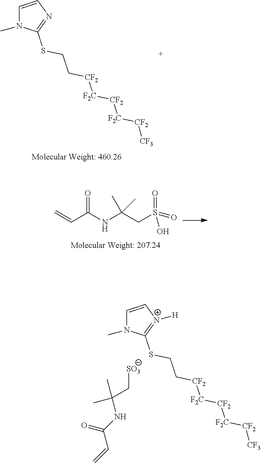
C1=CN=C(SCC[CF2][F2C][CF2][F2C][CF2][CF3])N1C.C=CC(NC(CS(=O)(=O)O)(C)C)=O.C1=C[N+]([H])=C(SCC[CF2][F2C][CF2][F2C][CF2][CF3])N1C.[SO3]CC(C)(C)NC(C=C)=O
